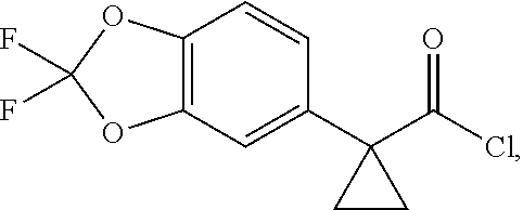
C12=C(C=C(C3(C(Cl)=O)CC3)C=C1)OC(F)(F)O2
